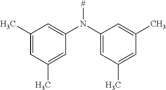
C1(C)=CC(C)=CC(N(C2=CC(C)=CC(C)=C2)[#])=C1
